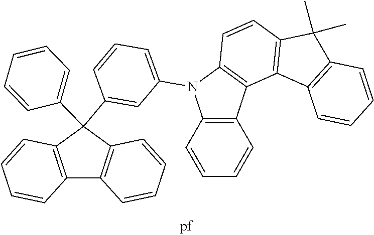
C1(C2(C3=CC(N4C5=C(C6=C4C=CC4=C6C6=C(C=CC=C6)C4(C)C)C=CC=C5)=CC=C3)C3=C(C=CC=C3)C3=C2C=CC=C3)=CC=CC=C1
